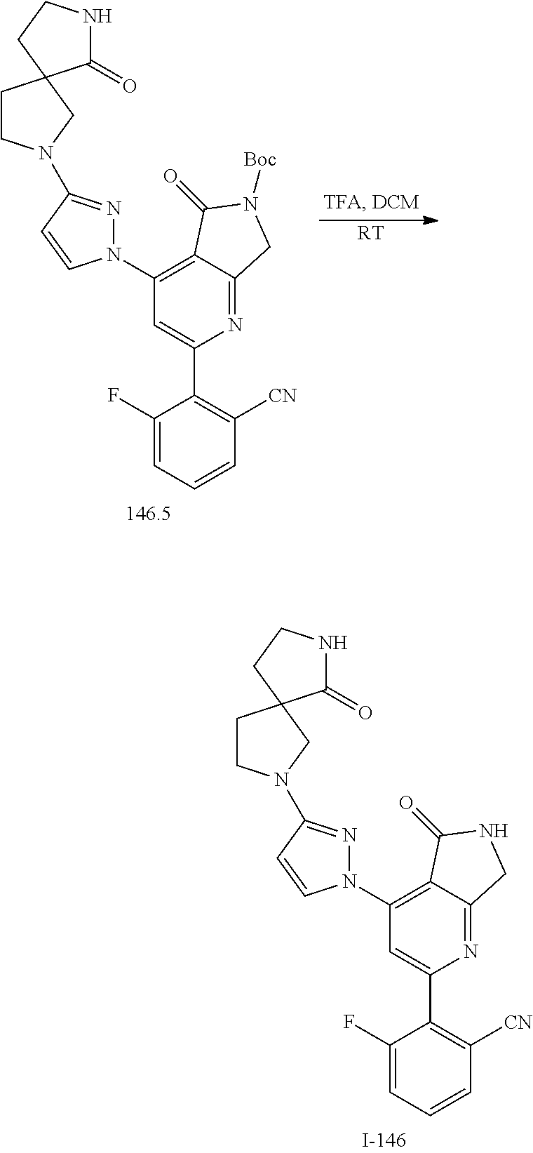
N1(C2=C3C(=NC(C4=C([CN])C=CC=C4F)=C2)CN([Boc])C3=O)N=C(N2CCC3(C2)C(=O)NCC3)C=C1.[RT].N1(C2=C3C(=NC(C4=C([CN])C=CC=C4F)=C2)CNC3=O)N=C(N2CCC3(C2)C(=O)NCC3)C=C1
